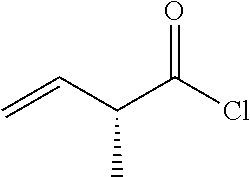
ClC(C(C=C)C)=O
